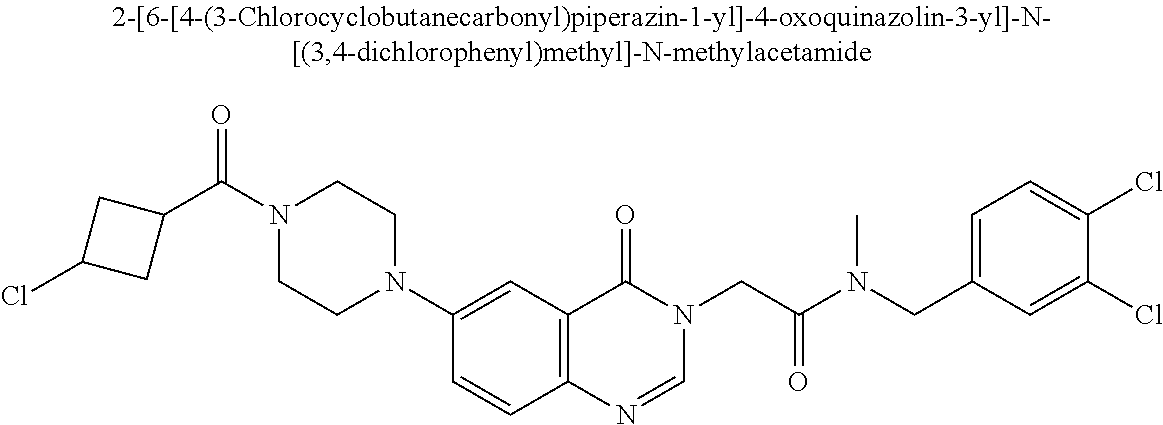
N1(C(=O)C2CC(Cl)C2)CCN(C2=CC3=C(C=C2)N=CN(CC(=O)N(CC2=CC=C(Cl)C(Cl)=C2)C)C3=O)CC1
